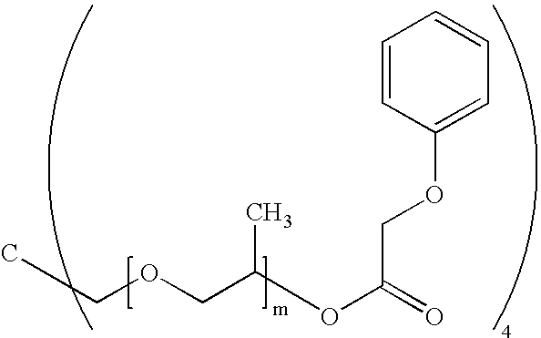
CCOCC(OC(=O)COC1=CC=CC=C1)C
